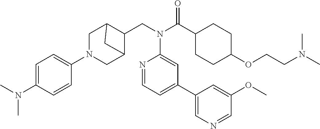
C1N(C2=CC=C(N(C)C)C=C2)CC2C(CN(C(C3CCC(OCCN(C)C)CC3)=O)C3=CC(C4=CN=CC(OC)=C4)=CC=N3)C1C2
